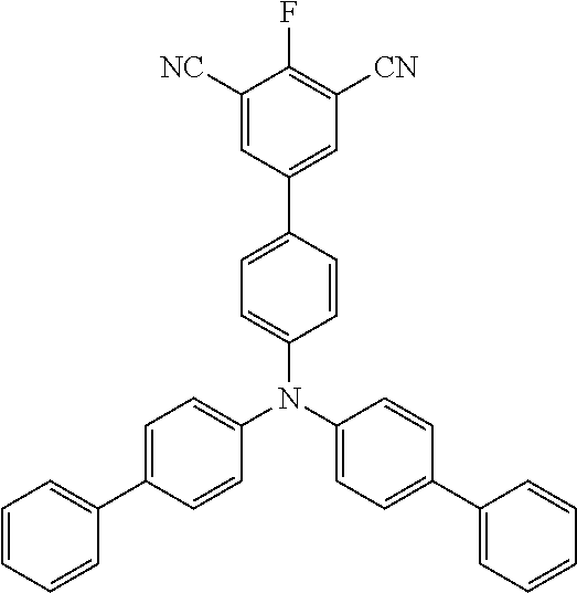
C1([NC])=CC(C2=CC=C(N(C3=CC=C(C4=CC=CC=C4)C=C3)C3=CC=C(C4=CC=CC=C4)C=C3)C=C2)=CC([CN])=C1F
